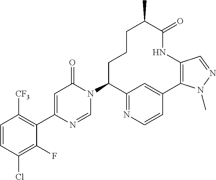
C1(N2C=NC(C3=C([CF3])C=CC(Cl)=C3F)=CC2=O)C2=NC=CC(=C2)C2=C(NC(=O)C(C)CCC1)C=NN2C
